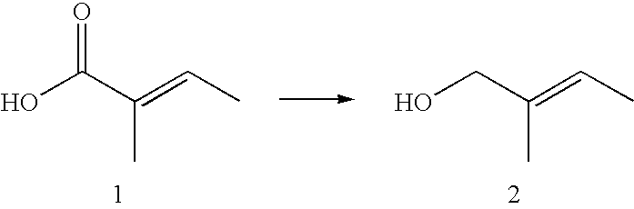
OCC(=CC)C.OC(C(=CC)C)=O
